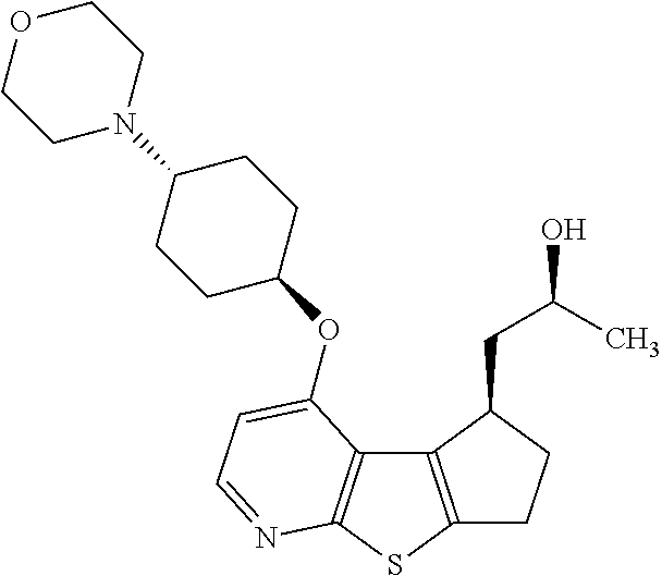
C12=C(SC3=C1C(OC1CCC(N4CCOCC4)CC1)=CC=N3)CCC2CC(O)C
